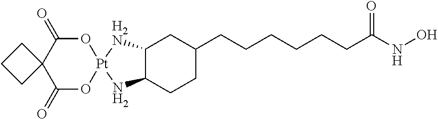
O1C(=O)C2(C(=O)O[Pt]13NC1C([H2N]3)CC(CCCCCCC(NO)=O)CC1)CCC2
